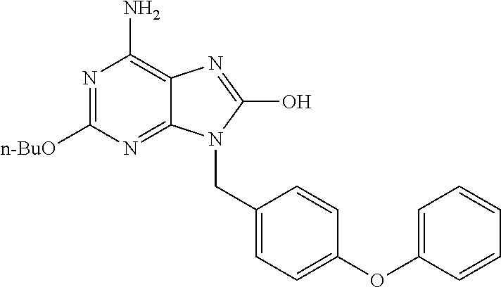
N1=C([n-BuO])N=C2C(=C1N)N=C(O)N2CC1=CC=C(OC2=CC=CC=C2)C=C1
